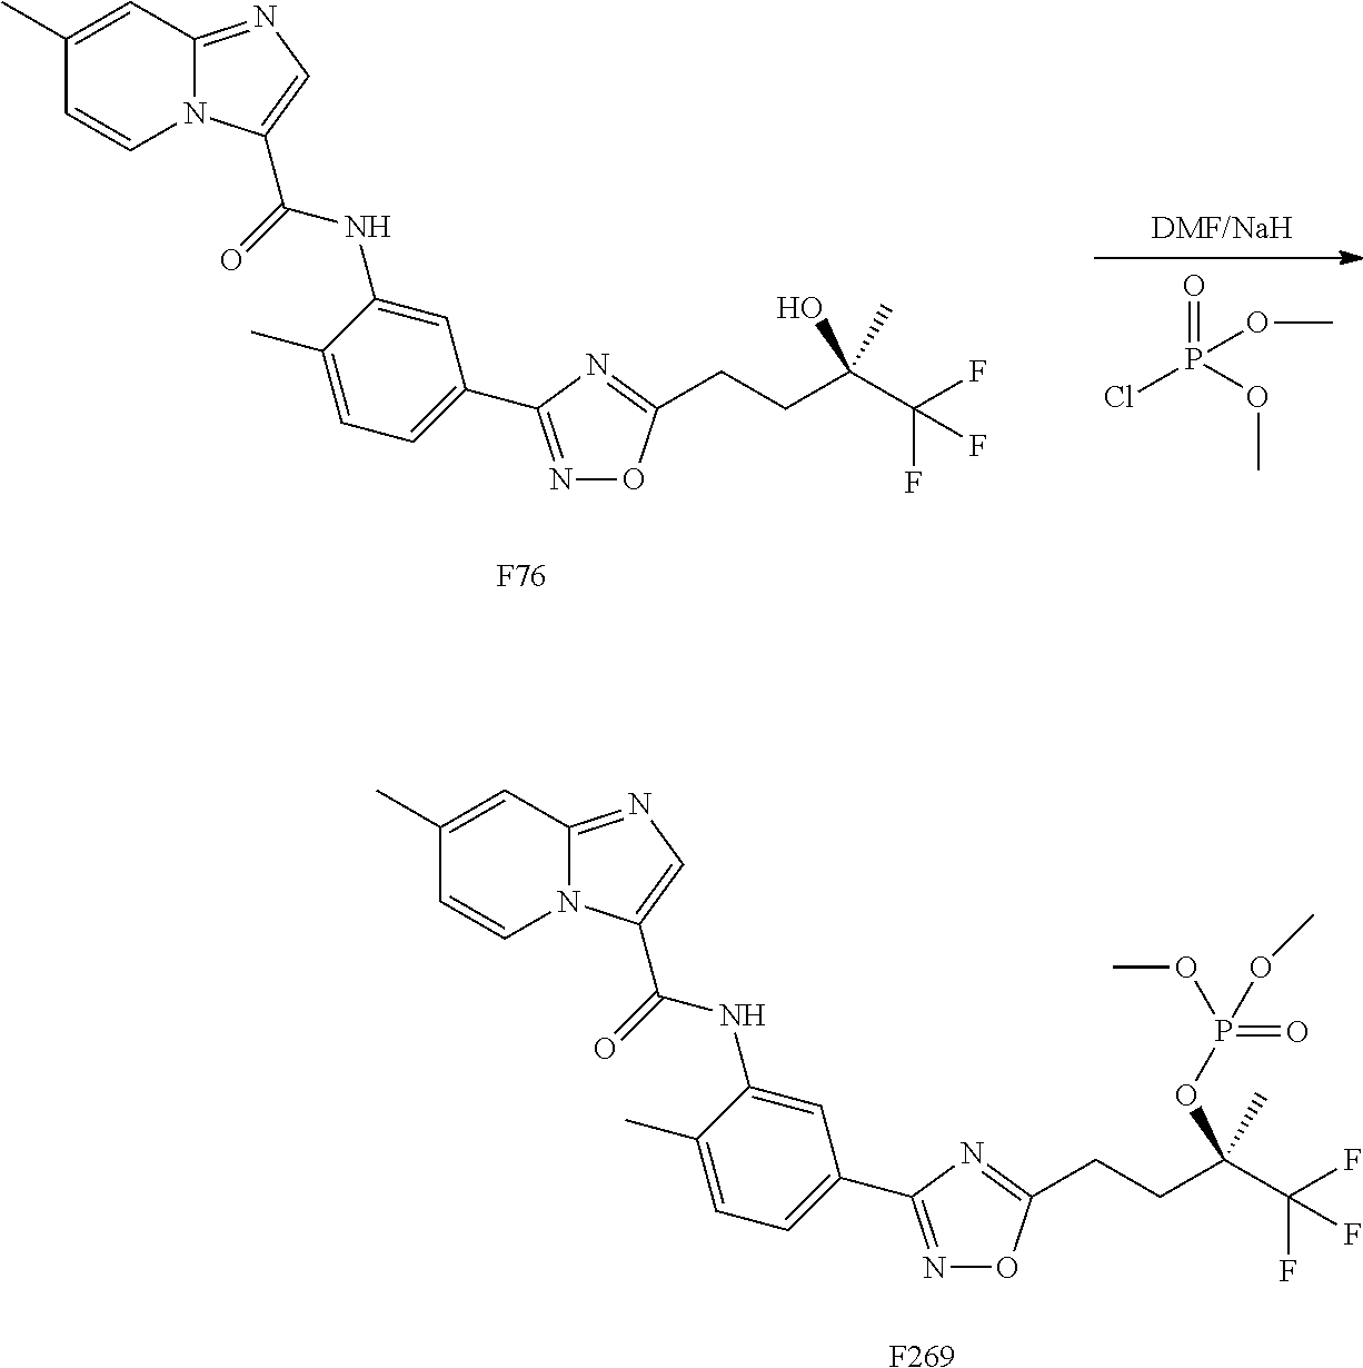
C1(C)=CC2=NC=C(C(NC3=CC(C4=NOC(CCC(C(F)(F)F)(OP(=O)(OC)OC)C)=N4)=CC=C3C)=O)N2C=C1.[F269].O=P(Cl)(OC)OC.C1(C)=CC2=NC=C(C(NC3=CC(C4=NOC(CCC(C(F)(F)F)(O)C)=N4)=CC=C3C)=O)N2C=C1.[F76]
